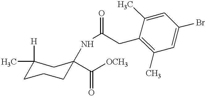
C1(C)([H])CCCC(NC(=O)CC2=C(C)C=C(Br)C=C2C)(C([OCH3])=O)C1
